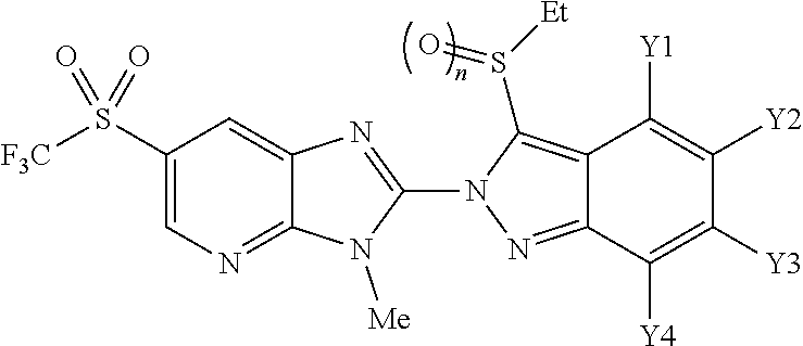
C12=NC=C(S([F3C])(=O)=O)C=C1N=C(N1N=C3C(=C1S([Et])=O)C([Y1])=C([Y2])C([Y3])=C3[Y4])N2[Me]
